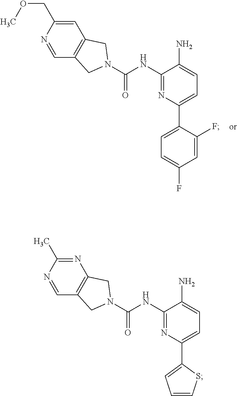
C1=C(COC)N=CC2=C1CN(C(NC1=NC(C3=CC=C(F)C=C3F)=CC=C1N)=O)C2.N1=C(C)N=CC2=C1CN(C(NC1=NC(C3=CC=CS3)=CC=C1N)=O)C2
